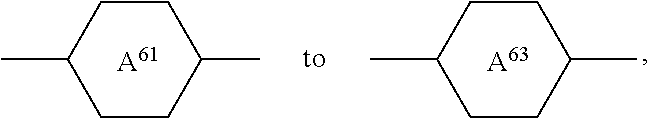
CC1CCC(C)CC1.[A61].[A63].C1(C)CCC(C)CC1
